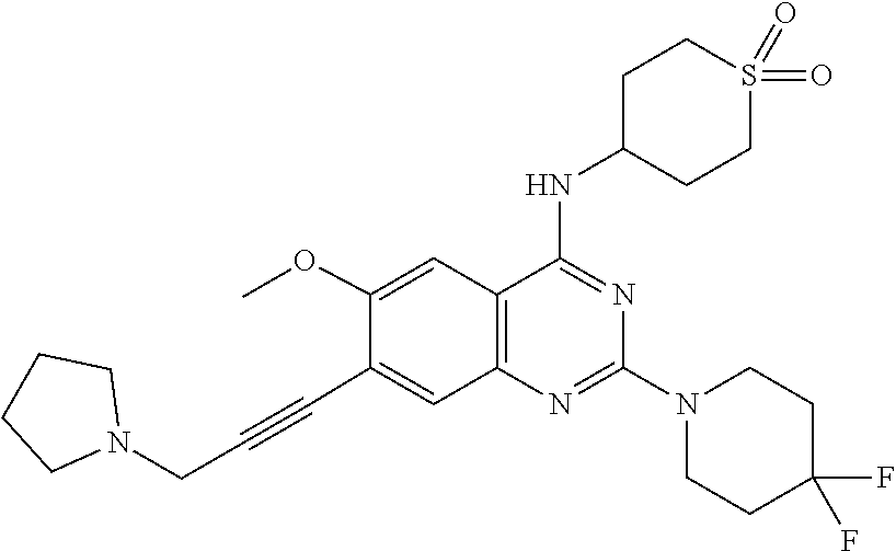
N1(C2=NC3=C(C=C(OC)C(C#CCN4CCCC4)=C3)C(NC3CCS(=O)(=O)CC3)=N2)CCC(F)(F)CC1
